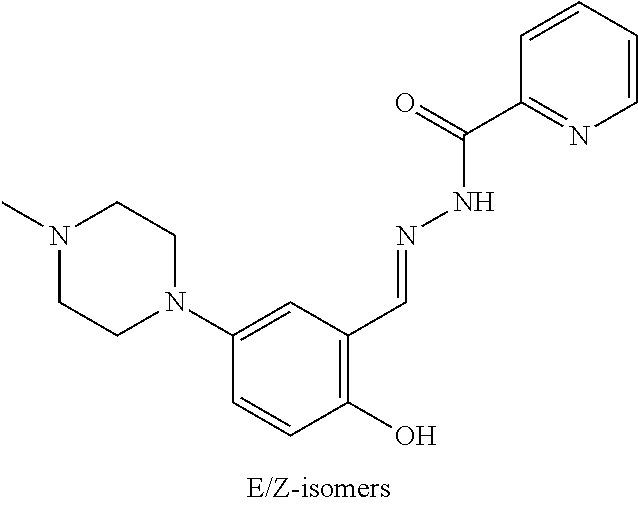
C1(N2CCN(C)CC2)=CC(C=NNC(C2=NC=CC=C2)=O)=C(O)C=C1
